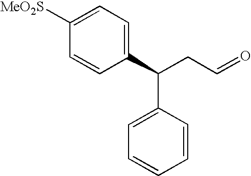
C1=C(C(C2=CC=C([MeO2S])C=C2)CC=O)C=CC=C1
